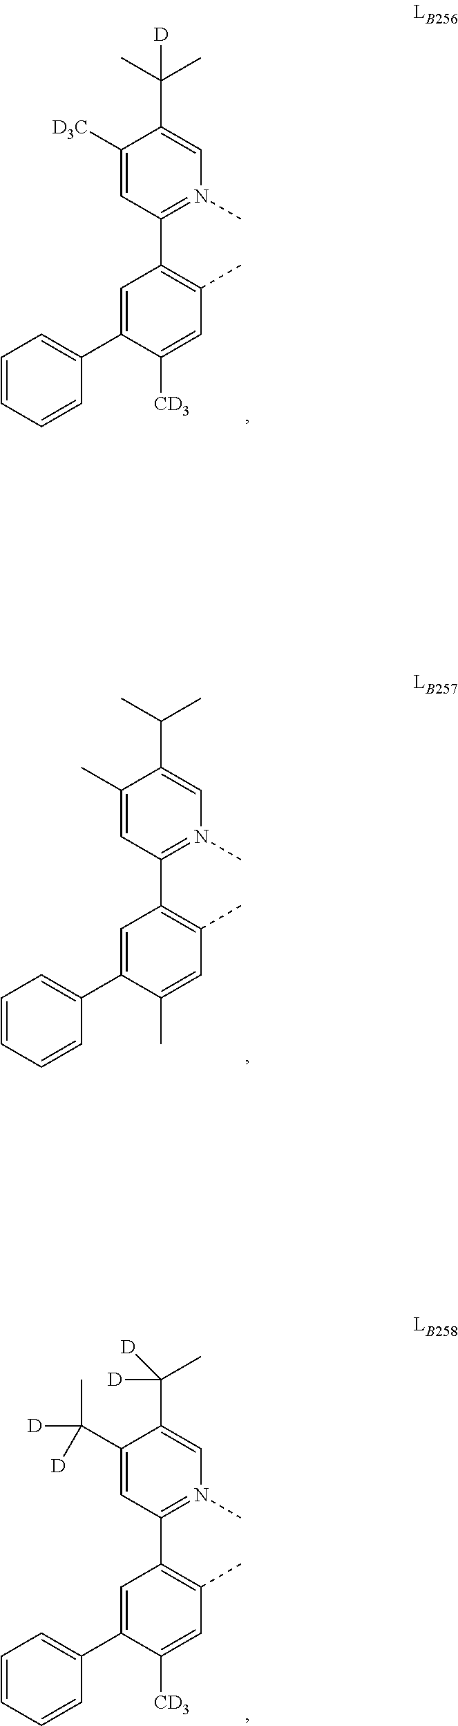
C1([D3C])=CC(C2=C(C)C=C([CD3])C(C3=CC=CC=C3)=C2)=N(C)C=C1C(C)([D])C.C1(C)=CC(C2=C(C)C=C(C)C(C3=CC=CC=C3)=C2)=N(C)C=C1C(C)C.C1(C([D])([D])C)=CN(C)=C(C2=C(C)C=C([CD3])C(C3=CC=CC=C3)=C2)C=C1C([D])([D])C
